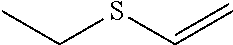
CCSC=C
